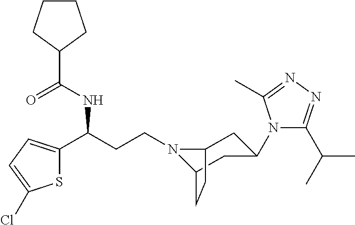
N1(CCC(C2=CC=C(Cl)S2)NC(C2CCCC2)=O)C2CC(N3C(C(C)C)=NN=C3C)CC1CC2
